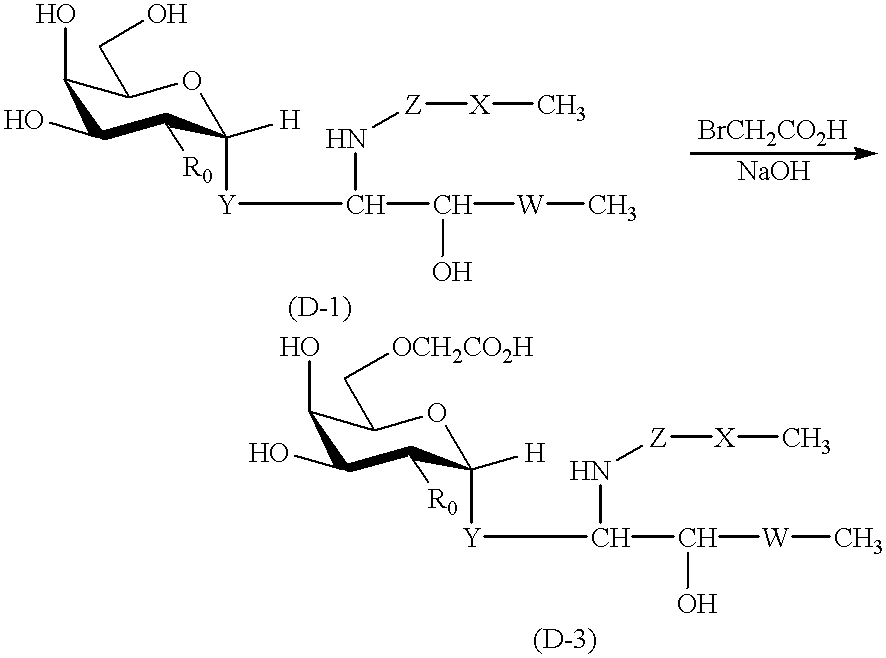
O1C([Y]C(N[Z][X]C)C([W]C)O)([H])C([R0])C(O)C(O)C1CO.O1C([Y]C(N[Z][X]C)C([W]C)O)([H])C([R0])C(O)C(O)C1C[OCH2CO2H]
